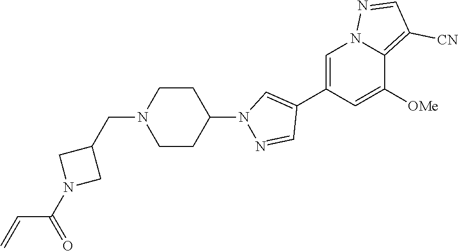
C1=C(C2=CN(C3CCN(CC4CN(C(=O)C=C)C4)CC3)N=C2)C=C([OMe])C2=C([CN])C=NN12
